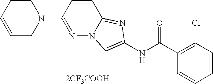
[2CF3COOH].C1=CC=CC(Cl)=C1C(NC1=CN2N=C(N3CCC=CC3)C=CC2=N1)=O
